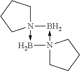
N12(->BN3(->B1)CCCC3)CCCC2
